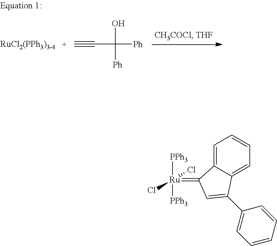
[C+]#CC(O)([Ph])[Ph].C1=C2C(=CC=C1)C(C1=CC=CC=C1)=CC2=[Ru]([PPh3])([PPh3])(Cl)Cl
